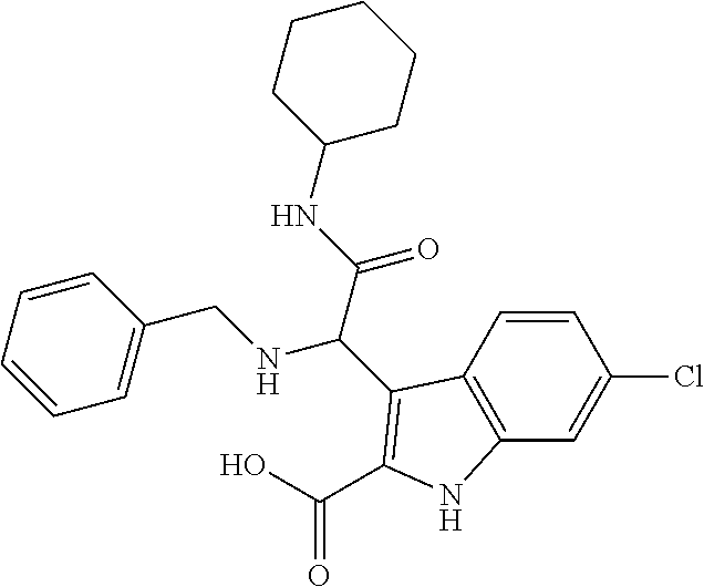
C1=CC(CNC(C(NC2CCCCC2)=O)C2=C(C(O)=O)NC3=C2C=CC(Cl)=C3)=CC=C1
